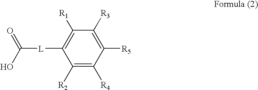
C1([R2])=C([R4])C([R5])=C([R3])C([R1])=C1[L]C(=O)O
